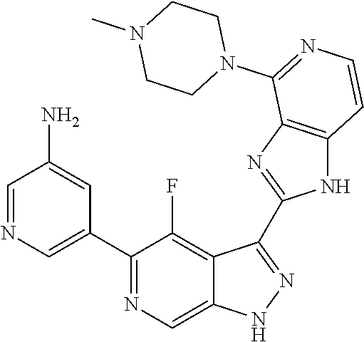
C1=NC=C(C2=NC=C3C(=C2F)C(C2=NC4=C(N2)C=CN=C4N2CCN(C)CC2)=NN3)C=C1N
